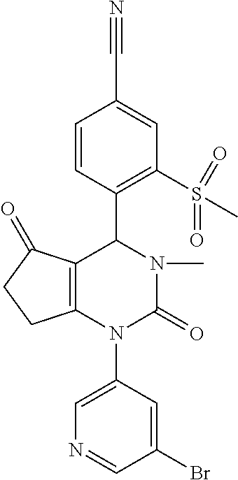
C1=C(N2C3=C(C(=O)CC3)C(C3=C(S(C)(=O)=O)C=C(C#N)C=C3)N(C)C2=O)C=C(Br)C=N1
